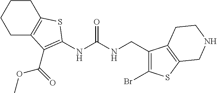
C1C2=C(CCC1)SC(NC(NCC1=C(Br)SC3=C1CCNC3)=O)=C2C(OC)=O
